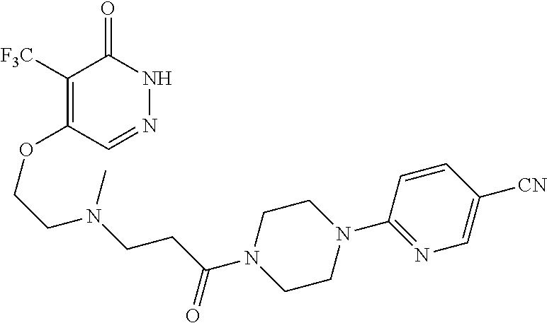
C1([F3C])=C(OCCN(CCC(N2CCN(C3=NC=C([CN])C=C3)CC2)=O)C)C=NNC1=O
